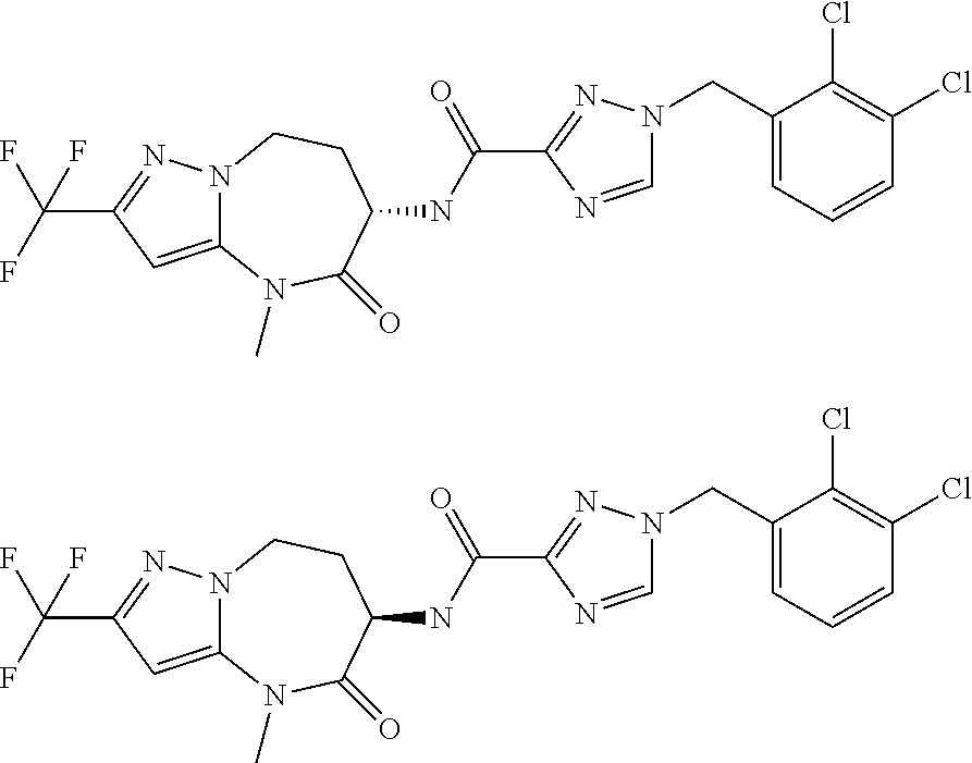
C12=CC(C(F)(F)F)=NN1CCC(NC(C1=NN(CC3=CC=CC(Cl)=C3Cl)C=N1)=O)C(=O)N2C.C12=CC(C(F)(F)F)=NN1CCC(NC(C1=NN(CC3=CC=CC(Cl)=C3Cl)C=N1)=O)C(=O)N2C
